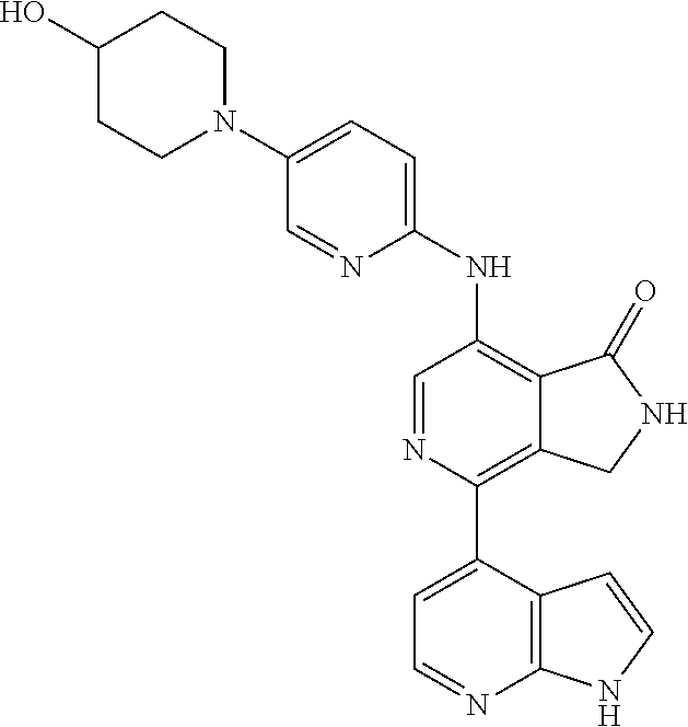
C1(O)CCN(C2=CC=C(NC3=C4C(=C(C5=CC=NC6=C5C=CN6)N=C3)CNC4=O)N=C2)CC1
